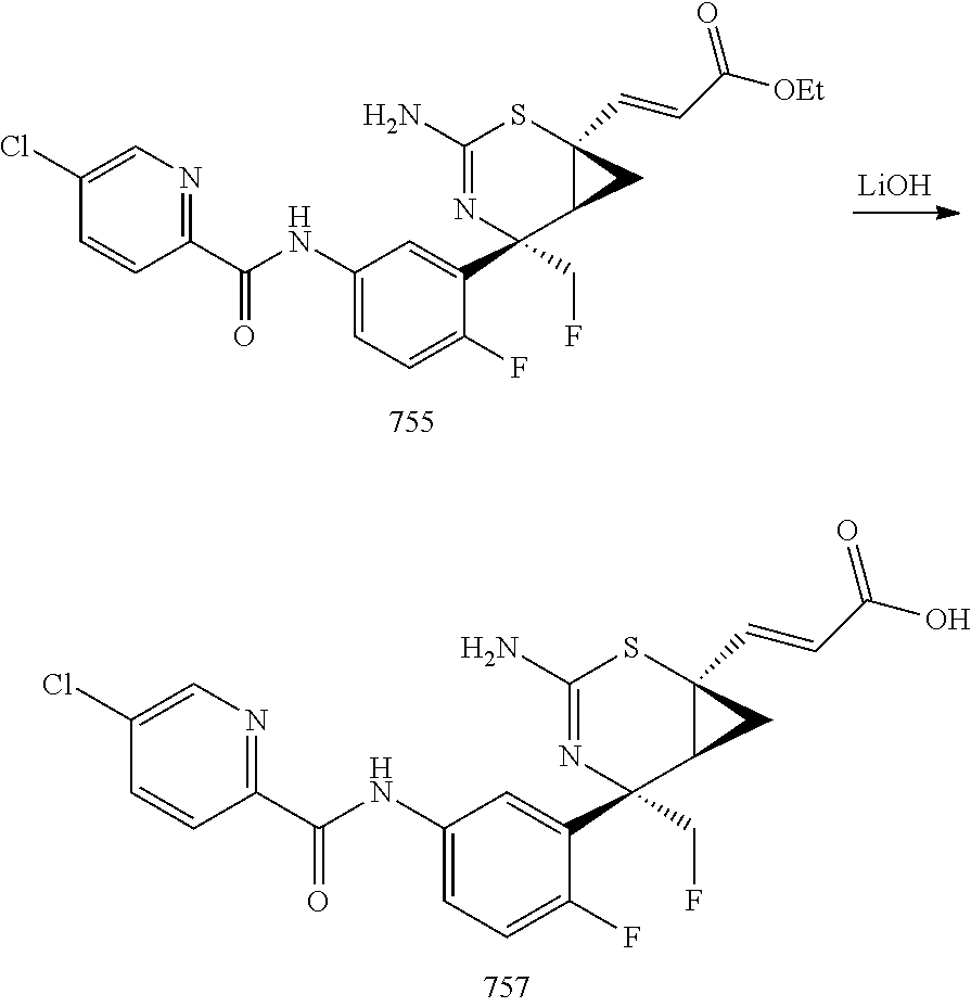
C1(C(NC2=CC=C(F)C(C3(CF)C4C(C=CC(O)=O)(SC(N)=N3)C4)=C2)=O)=NC=C(Cl)C=C1.C1(C(NC2=CC=C(F)C(C3(CF)C4C(C=CC([OEt])=O)(SC(N)=N3)C4)=C2)=O)=NC=C(Cl)C=C1.[LiOH]
